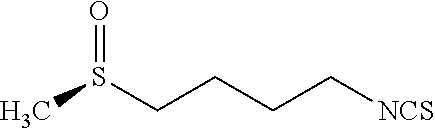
O=S(CCCC[NCS])C
